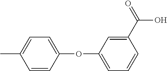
CC1=CC=C(OC2=CC=CC(C(O)=O)=C2)C=C1
